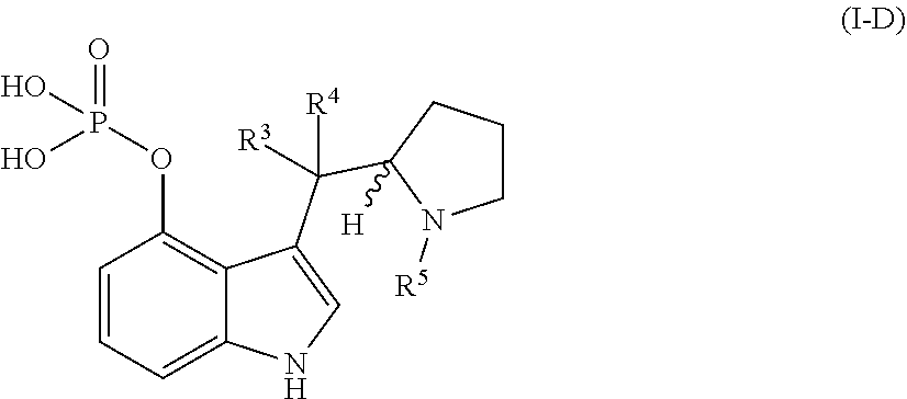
C1=CC=C2C(=C1OP(=O)(O)O)C(C(C1([H])N([R5])CCC1)([R4])[R3])=CN2
